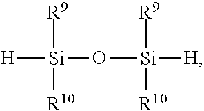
[R9][Si]([R10])(O[Si]([H])([R9])[R10])[H]
